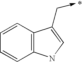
C1=CC2=C(C=C1)C(C->C)=CN2
